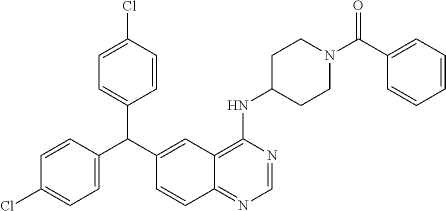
C1=CC(C(C2=CC3=C(NC4CCN(C(C5=CC=CC=C5)=O)CC4)N=CN=C3C=C2)C2=CC=C(Cl)C=C2)=CC=C1Cl
